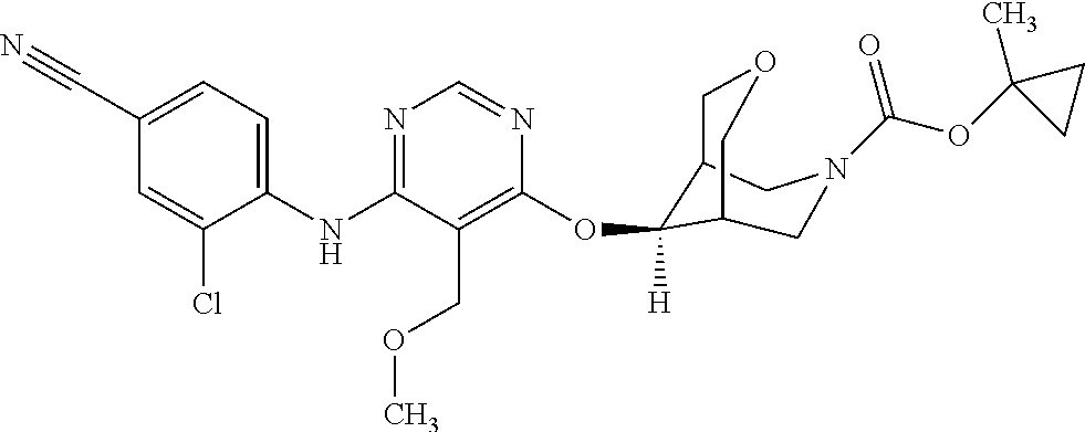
C1(NC2=NC=NC(OC3([H])C4COCC3CN(C(OC3(C)CC3)=O)C4)=C2COC)=CC=C(C#N)C=C1Cl
